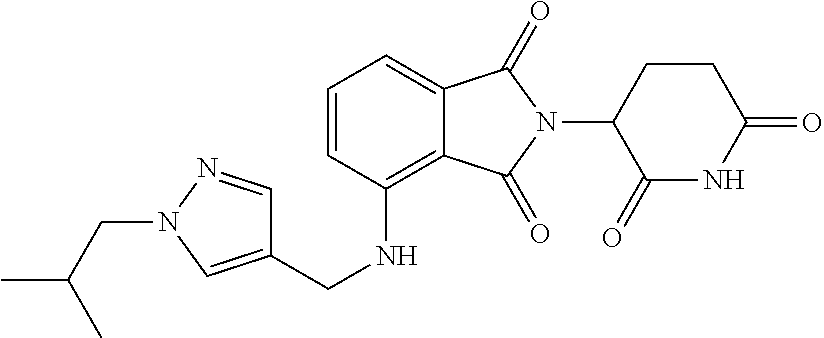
C1=C2C(=C(NCC3=CN(CC(C)C)N=C3)C=C1)C(=O)N(C1C(=O)NC(=O)CC1)C2=O
